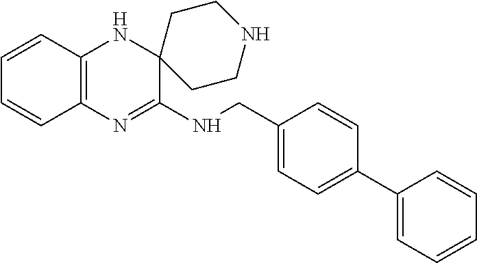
C12=C(N=C(NCC3=CC=C(C4=CC=CC=C4)C=C3)C3(N1)CCNCC3)C=CC=C2
